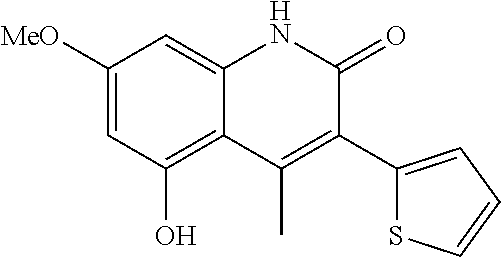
C1([MeO])=CC(O)=C2C(=C1)NC(=O)C(C1=CC=CS1)=C2C
